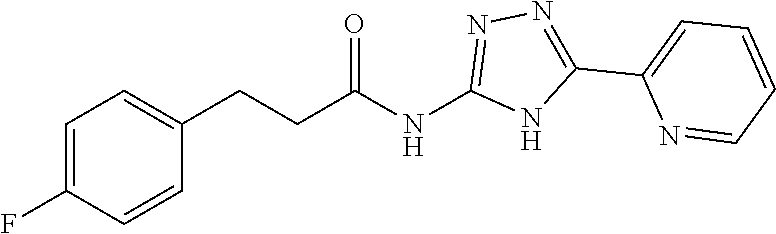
C(CC(NC1=NN=C(C2=CC=CC=N2)N1)=O)C1=CC=C(F)C=C1
